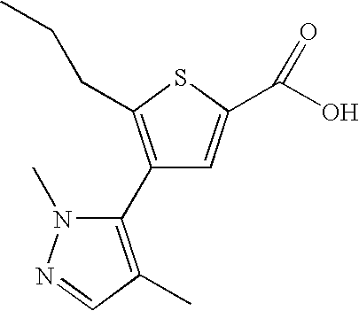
C1(C2=C(C)C=NN2C)=C(CCC)SC(C(O)=O)=C1
